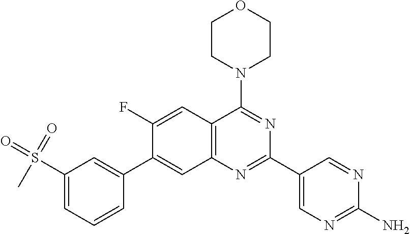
C1(S(=O)(=O)C)=CC=CC(C2=CC3=C(C(N4CCOCC4)=NC(C4=CN=C(N)N=C4)=N3)C=C2F)=C1
